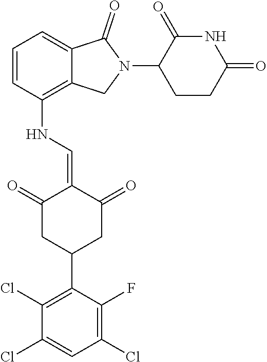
N(C1=C2C(=CC=C1)C(=O)N(C1CCC(=O)NC1=O)C2)C=C1C(=O)CC(C2=C(Cl)C(Cl)=CC(Cl)=C2F)CC1=O
